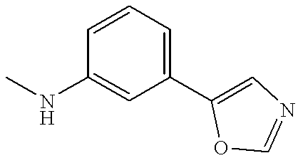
CNC1=CC(C2=CN=CO2)=CC=C1
